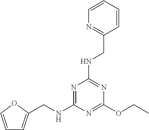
C1(OCC)=NC(NCC2=CC=CO2)=NC(NCC2=NC=CC=C2)=N1
